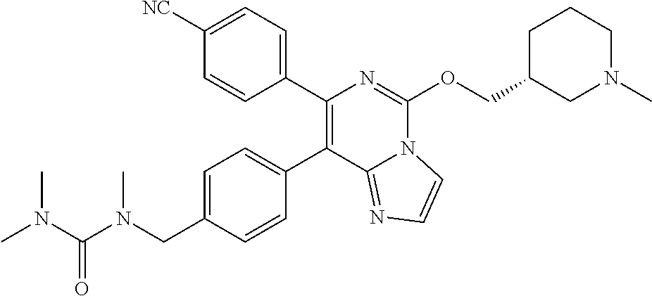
C1(CN(C)C(N(C)C)=O)=CC=C(C2=C(C3=CC=C([NC])C=C3)N=C(OCC3CN(C)CCC3)N3C2=NC=C3)C=C1
